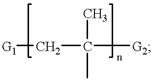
[G1]CC(C)(C)[G2]
